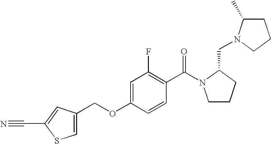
C1CCC(CN2C(C)CCC2)N1C(C1=C(F)C=C(OCC2=CSC(C#N)=C2)C=C1)=O
